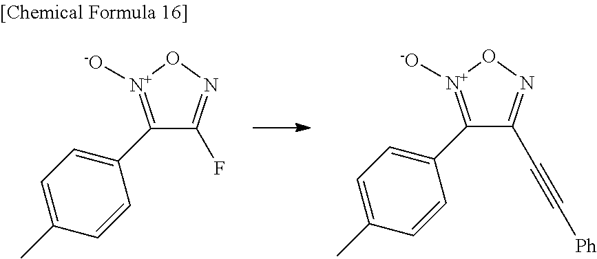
C1(C2=CC=C(C)C=C2)=[N+]([-O])ON=C1F.C1(C2=CC=C(C)C=C2)=[N+]([-O])ON=C1C#C[Ph]
